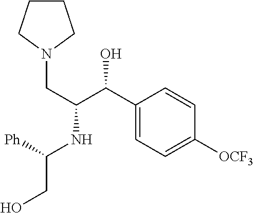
[Ph]C(NC(C(C1=CC=C([OCF3])C=C1)O)CN1CCCC1)CO
